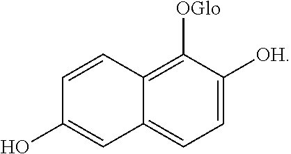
C12=CC=C([OH])C([OGlo])=C1C=CC(O)=C2
